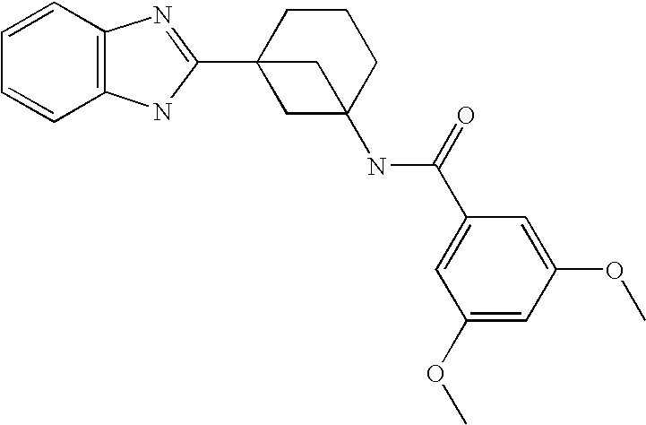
C1=CC2=C(C=C1)NC(C13CC(NC(C4=CC(OC)=CC(OC)=C4)=O)(CCC1)C3)=N2
